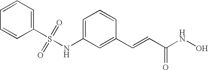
C1=CC=C(S(=O)(=O)NC2=CC=CC(C=CC(NO)=O)=C2)C=C1
